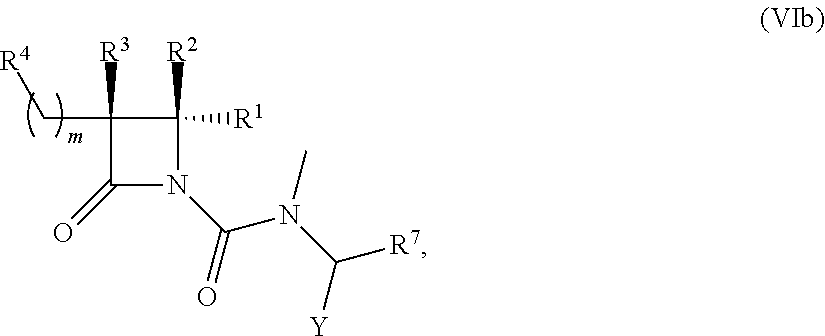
C1([R3])(C[R4])C(=O)N(C(N(C([R7])[Y])C)=O)C1([R2])[R1]
